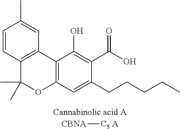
C12=C(C=C(CCCCC)C(C(O)=O)=C1O)OC(C)(C)C1=C2C=C(C)C=C1.[CBNA][C5 A]
